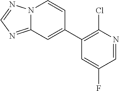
C12=NC=NN1C=CC(C1=C(Cl)N=CC(F)=C1)=C2
